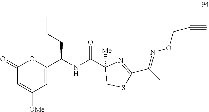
C1(=O)C=C([OMe])C=C(C(NC(C2([Me])CSC(C(C)=NOCC#C)=N2)=O)CCC)O1
